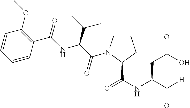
C1=CC=CC(C(=O)NC(C(C)C)C(=O)N2CCCC2C(NC(C([H])=O)CC(=O)O)=O)=C1OC
